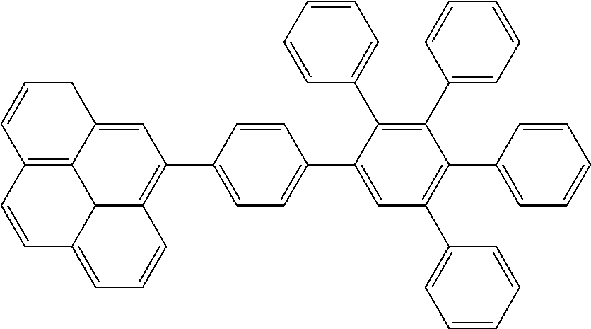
C12=C3C(=CC(C4=CC=C(C5=CC(C6=CC=CC=C6)=C(C6=CC=CC=C6)C(C6=CC=CC=C6)=C5C5=CC=CC=C5)C=C4)=C4C3C(=CC=C4)C=C1)CC=C2
